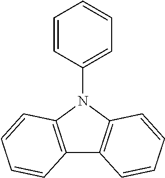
C1=CC(N2C3=C(C4=C2C=CC=C4)C=CC=C3)=CC=C1
